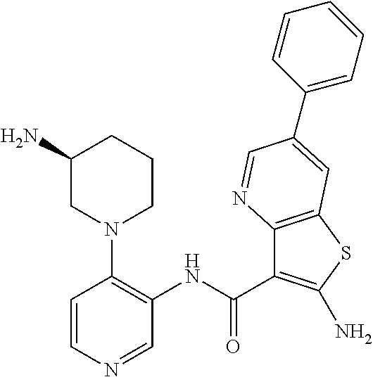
C1(NC(=O)C2=C(N)SC3=C2N=CC(C2=CC=CC=C2)=C3)=C(N2CCCC(N)C2)C=CN=C1
